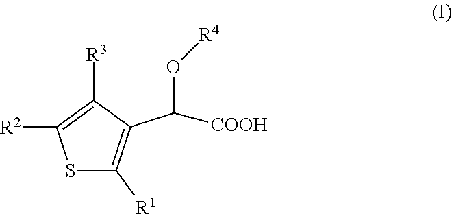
S1C([R1])=C(C([COOH])O[R4])C([R3])=C1[R2]
